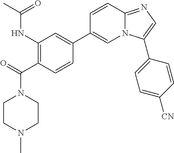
C1(NC(C)=O)=C(C(=O)N2CCN(C)CC2)C=CC(C2=CN3C(=NC=C3C3=CC=C([CN])C=C3)C=C2)=C1
